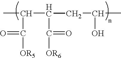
CC(C(=O)[OR5])C(C(=O)[OR6])CC(O)C
